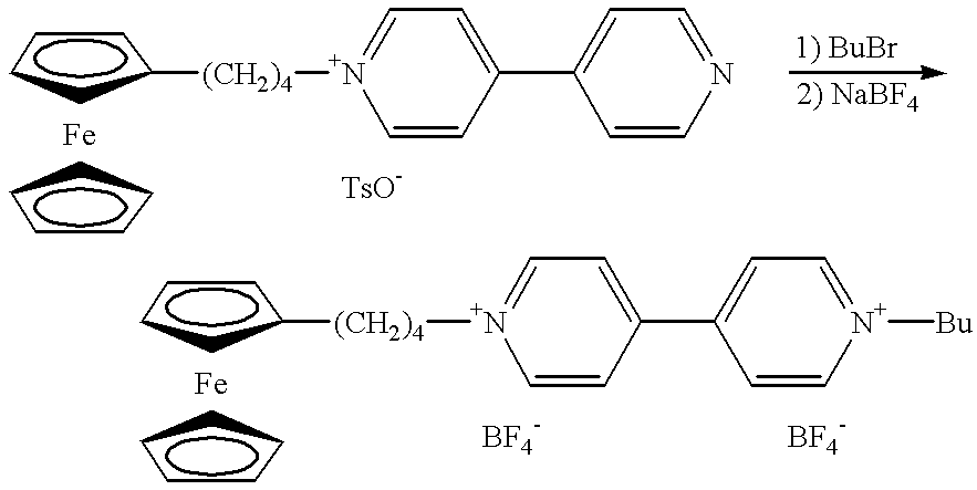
C1=CC(C2=CC=[N+]([Bu])C=C2)=CC=[N+]1[(CH2)4]C1CCCC1.[Fe].C1CCCC1.C1=CN=CC=C1C1=CC=[N+]([(CH2)4]C2CCCC2)C=C1.[Fe].C1CCCC1
